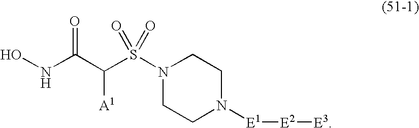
C(C(NO)=O)(S(=O)(=O)N1CCN([E1][E2][E3])CC1)[A1]
